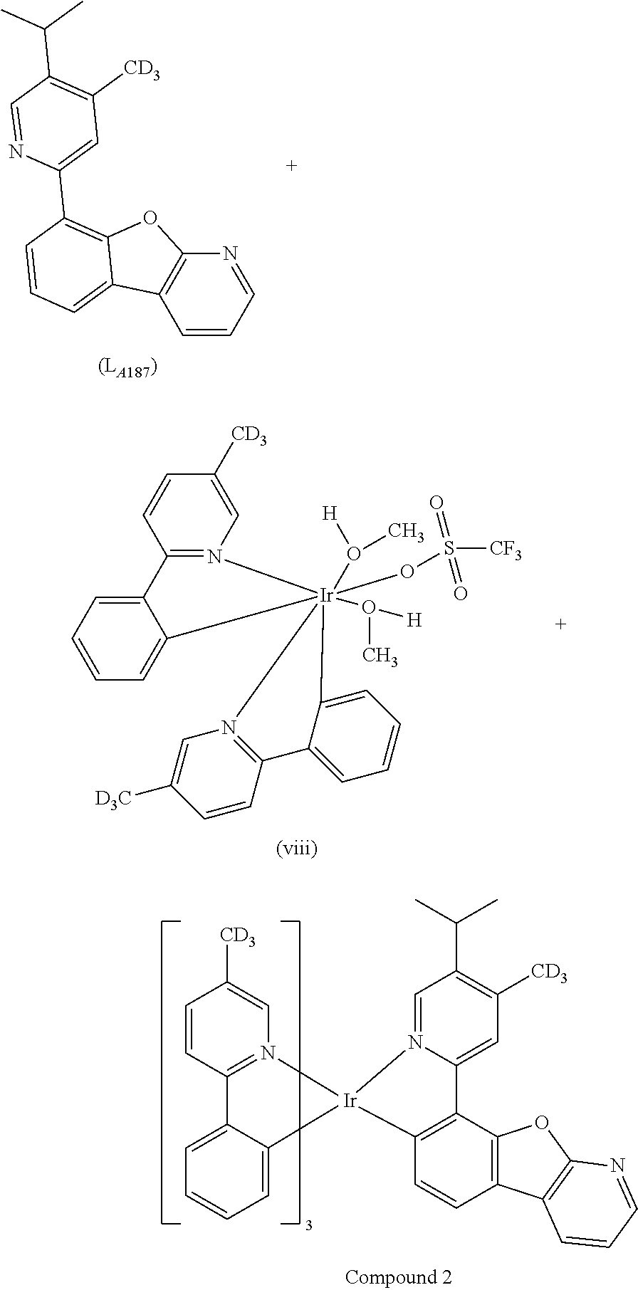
C1=CC=NC2=C1C1=CC=CC(C3=CC([CD3])=C(C(C)C)C=N3)=C1O2.C12=N(C=C([CD3])C=C1)[Ir]1(O([H])C)(O([H])C)(OS(=O)([CF3])=O)(C3=CC=CC=C23)C2=CC=CC=C2C2=N1C=C([D3C])C=C2.C1=N2C(=CC([CD3])=C1C(C)C)C1=C(C=CC3=C1OC1=C3C=CC=N1)[Ir]21N2=C(C=CC([CD3])=C2)C2=CC=CC=C21
